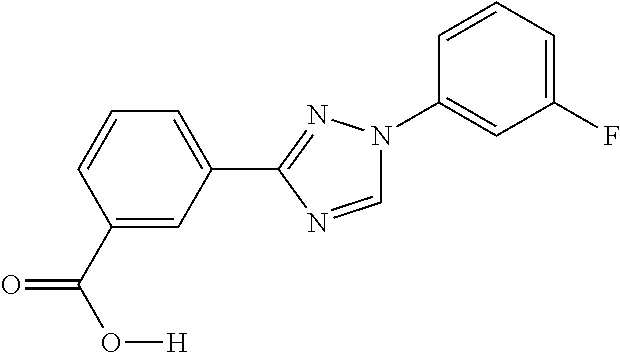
N1(C2=CC(F)=CC=C2)C=NC(C2=CC=CC(C(O[H])=O)=C2)=N1
